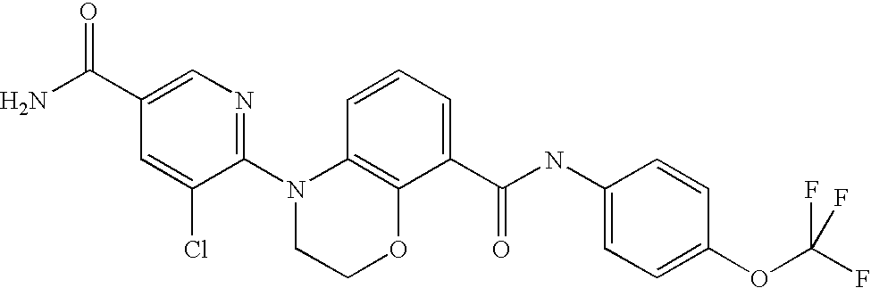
C1(N2CCOC3=C2C=CC=C3C(NC2=CC=C(OC(F)(F)F)C=C2)=O)=NC=C(C(N)=O)C=C1Cl
